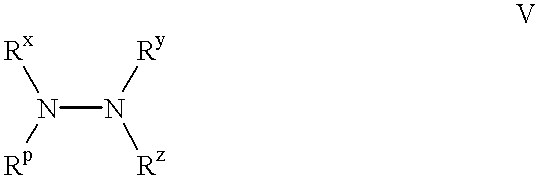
N(N([Ry])[Rz])([Rx])[Rp]
